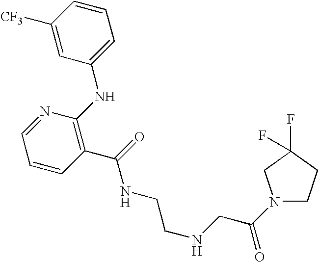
C1(C(NCCNCC(N2CCC(F)(F)C2)=O)=O)=C(NC2=CC=CC([CF3])=C2)N=CC=C1
